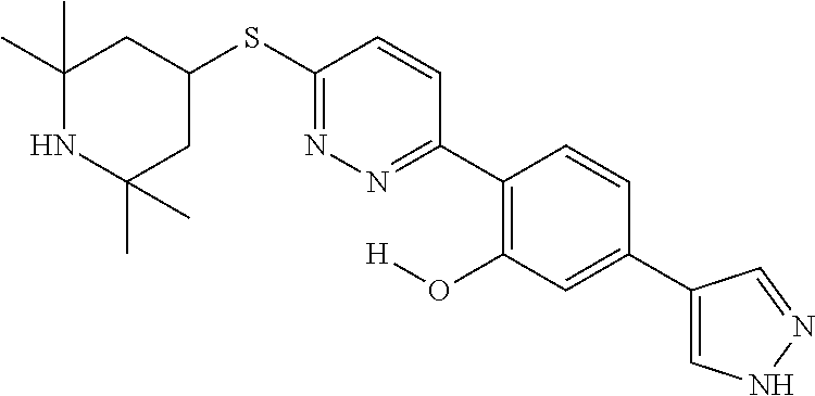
C1(C)(C)NC(C)(C)CC(SC2=NN=C(C3=C(O[H])C=C(C4=CNN=C4)C=C3)C=C2)C1
